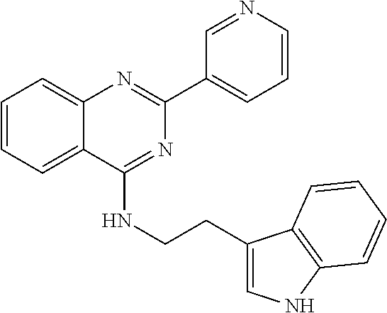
C1=CC=C2C(=C1)N=C(C1=CC=CN=C1)N=C2NCCC1=CNC2=C1C=CC=C2
